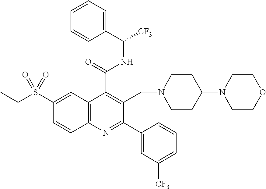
C1(C(=O)NC(C2=CC=CC=C2)[CF3])=C(CN2CCC(N3CCOCC3)CC2)C(C2=CC([CF3])=CC=C2)=NC2=C1C=C(S(CC)(=O)=O)C=C2
